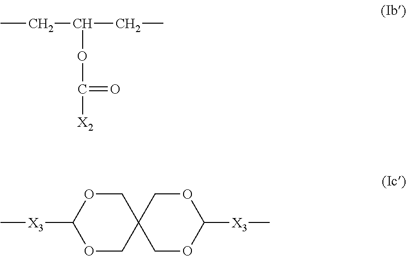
C(OC([X2])=O)(CC)CC.O1CC2(COC1[X3]C)COC([X3]C)OC2
